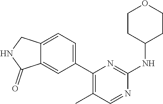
C1CC(NC2=NC(C3=CC=C4C(=C3)C(=O)NC4)=C(C)C=N2)CCO1
